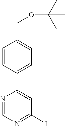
C1=CC(C2=CC(I)=NC=N2)=CC=C1COC(C)(C)C
